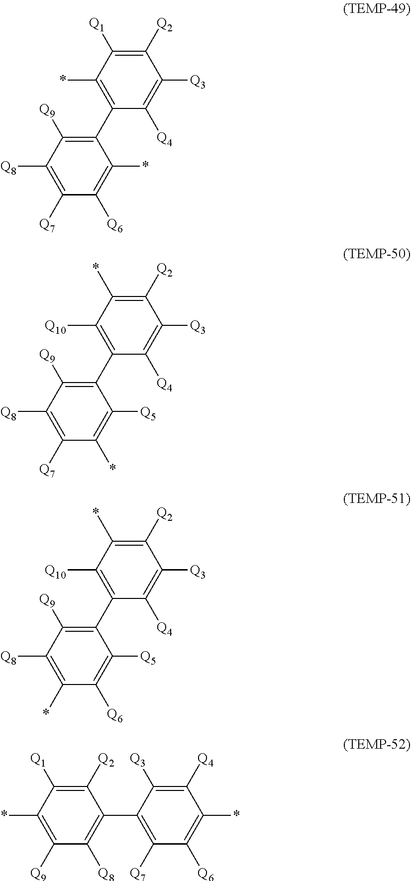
C1([Q2])=C(*)C([Q10])=C(C2=C([Q9])C([Q8])=C(*)C([Q6])=C2[Q5])C([Q4])=C1[Q3].C1([Q2])=C(*)C([Q10])=C(C2=C([Q9])C([Q8])=C([Q7])C(*)=C2[Q5])C([Q4])=C1[Q3].C1([Q2])=C([Q1])C(*)=C(C2=C([Q9])C([Q8])=C([Q7])C([Q6])=C2*)C([Q4])=C1[Q3].C1([Q2])=C([Q1])C(*)=C([Q9])C([Q8])=C1C1=C([Q7])C([Q6])=C(*)C([Q4])=C1[Q3]
